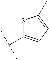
S1C(C(C)C)=CC=C1C
